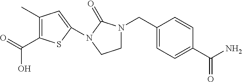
C(=O)(O)C1=C(C)C=C(N2C(=O)N(CC3=CC=C(C(N)=O)C=C3)CC2)S1
